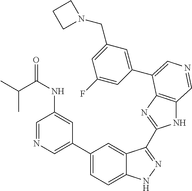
C1(C2=CN=CC(NC(=O)C(C)C)=C2)=CC=C2C(=C1)C(C1=NC3=C(N1)C=NC=C3C1=CC(CN3CCC3)=CC(F)=C1)=NN2
